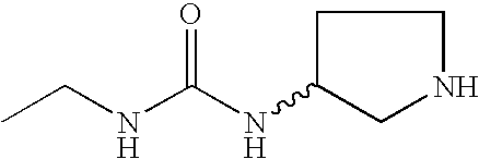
CCNC(NC1CCNC1)=O
